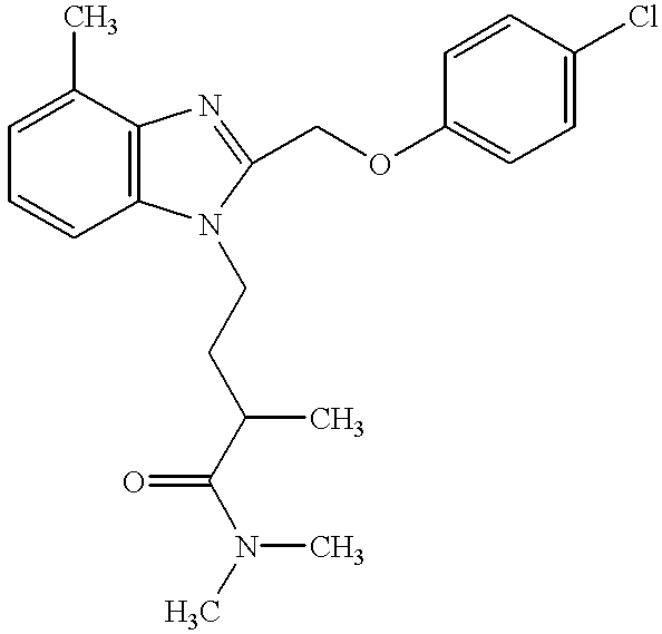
C1=C(C)C2=C(C=C1)N(CCC(C(N(C)C)=O)C)C(COC1=CC=C(Cl)C=C1)=N2
